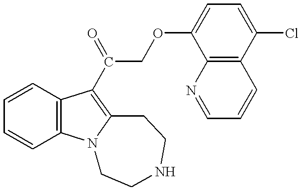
C1=CC2=C(C=C1)N1C(=C2C(=O)COC2=CC=C(Cl)C3=C2N=CC=C3)CCNCC1
